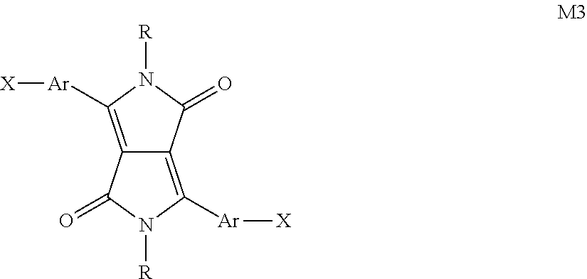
C12=C([Ar][X])N([R])C(=O)C1=C([Ar][X])N([R])C2=O
